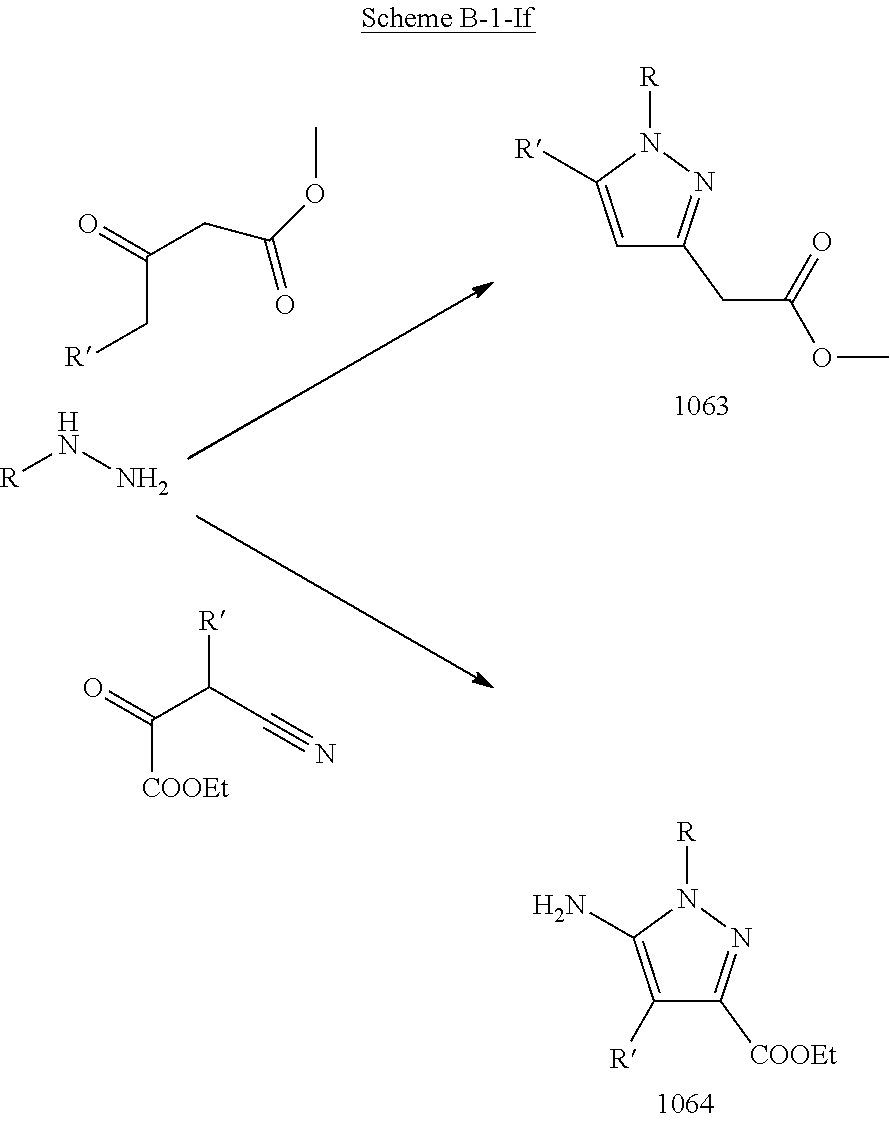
C1([R])=C(N)N([R])N=C1[COOEt].C(C[R])(=O)CC(OC)=O.C1=C([R])N([R])N=C1CC(=O)OC.[R]NN.O=C(C(C#N)[R])[COOEt]
